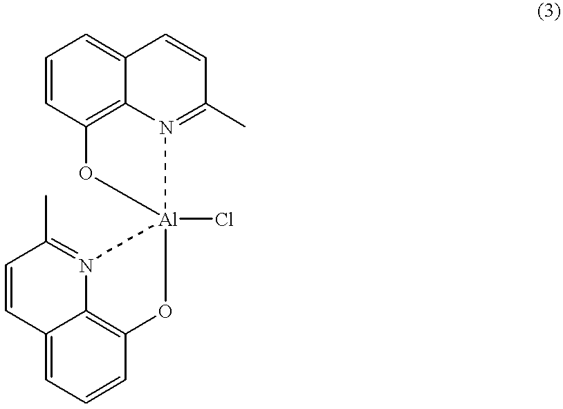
C1=CC2=C3C(=C1)C=CC(C)=N3[Al]1(Cl)(O2)N2=C(C)C=CC3=CC=CC(=C32)O1
